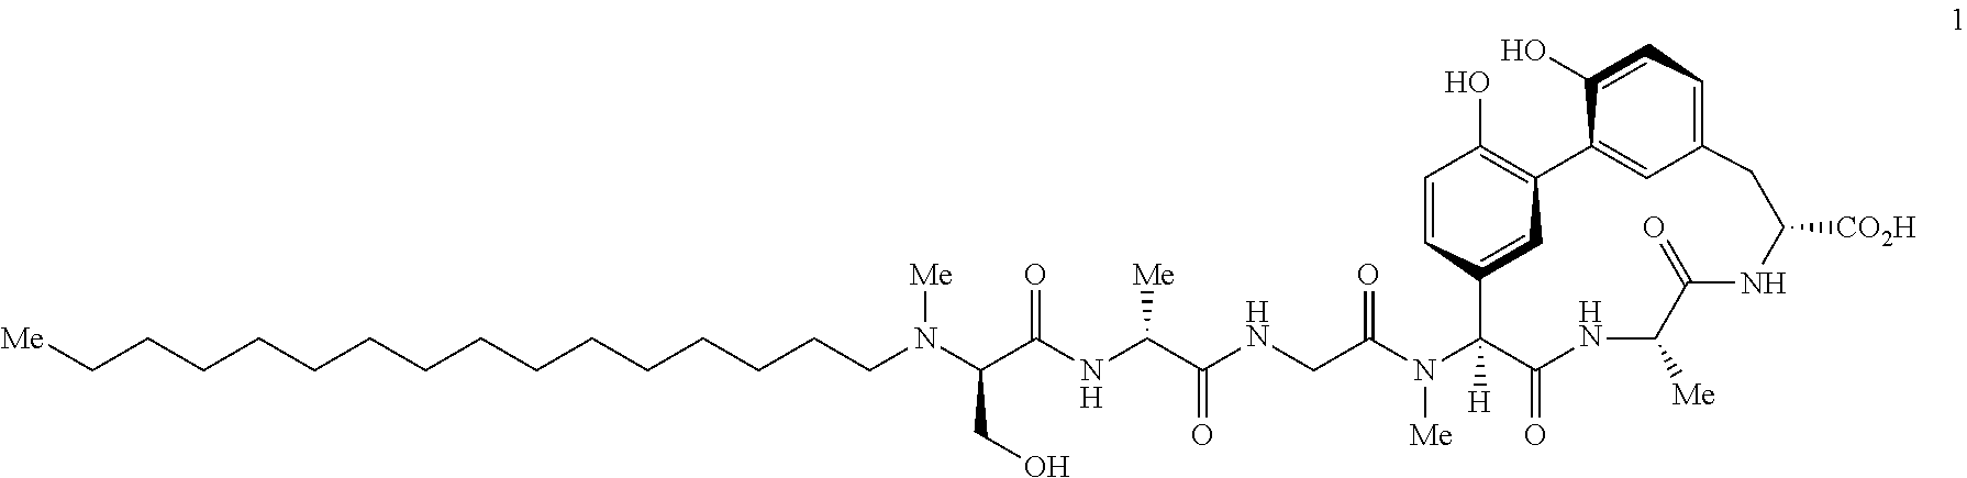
C(CCCCCCCCCCCCCCN(C(C(NC(C(NCC(N([Me])C1([H])C2=CC(=C(O)C=C2)C2=CC(=CC=C2O)CC([CO2H])NC(=O)C([Me])NC1=O)=O)=O)[Me])=O)CO)[Me])[Me]
